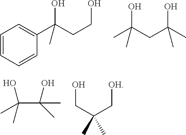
CC(CC(C)(O)C)(O)C.C1(C(CCO)(O)C)=CC=CC=C1.CC(C(C)(O)C)(O)C.OCC(C[OH])(C)C
